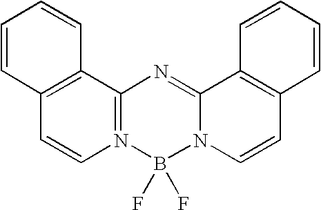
C1=CC2=C(C3=N1B(F)(F)N1C(=N3)C3=C(C=C1)C=CC=C3)C=CC=C2
